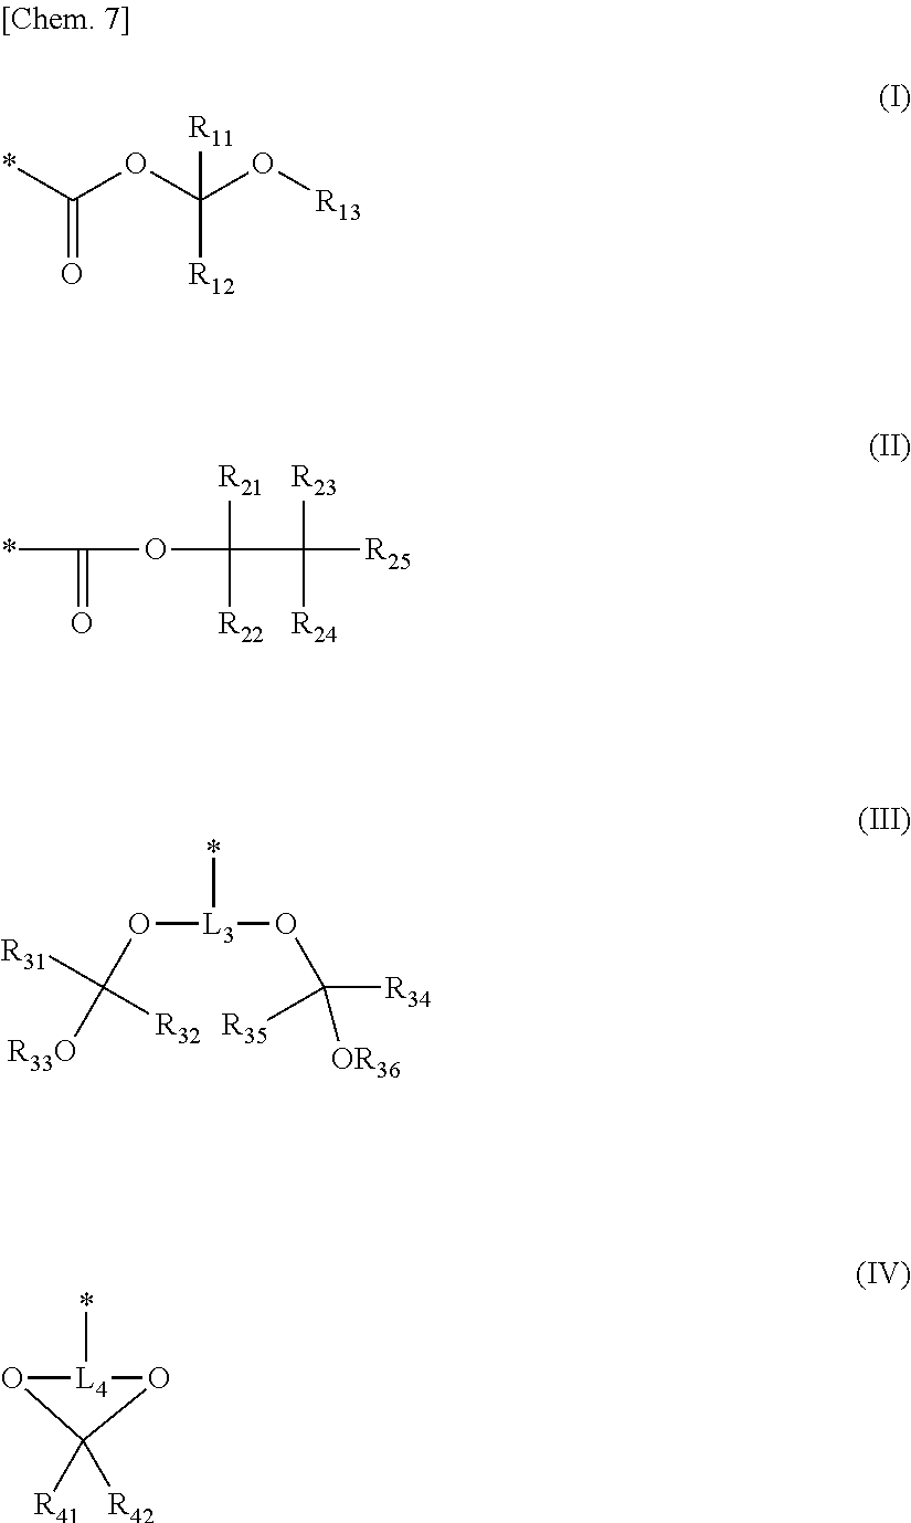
C(=O)(*)OC(O[R13])([R12])[R11].*C(=O)OC([R22])([R21])C([R24])([R23])[R25].*[L3](OC([R31])([R32])[R33O])OC([R34])([R35])[OR36].*[L4]1OC([R42])([R41])O1
